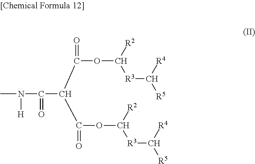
CN(C(C(C(=O)OC([R2])[R3]C([R4])[R5])C(OC([R2])[R3]C([R4])[R5])=O)=O)[H]
